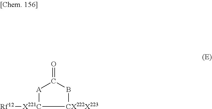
[Rf12][X221C]1[A]C(=O)B[CX222X223]1
